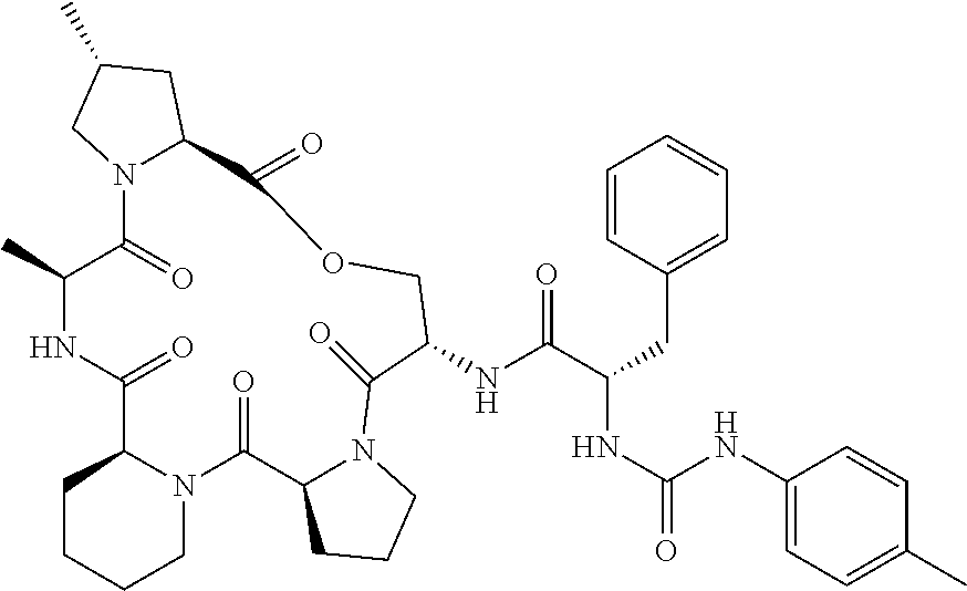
C1=CC(CC(NC(=O)NC2=CC=C(C)C=C2)C(NC2COC(=O)C3N(C(=O)C(C)NC(=O)C4N(C(=O)C5N(C2=O)CCC5)CCCC4)CC(C)C3)=O)=CC=C1
